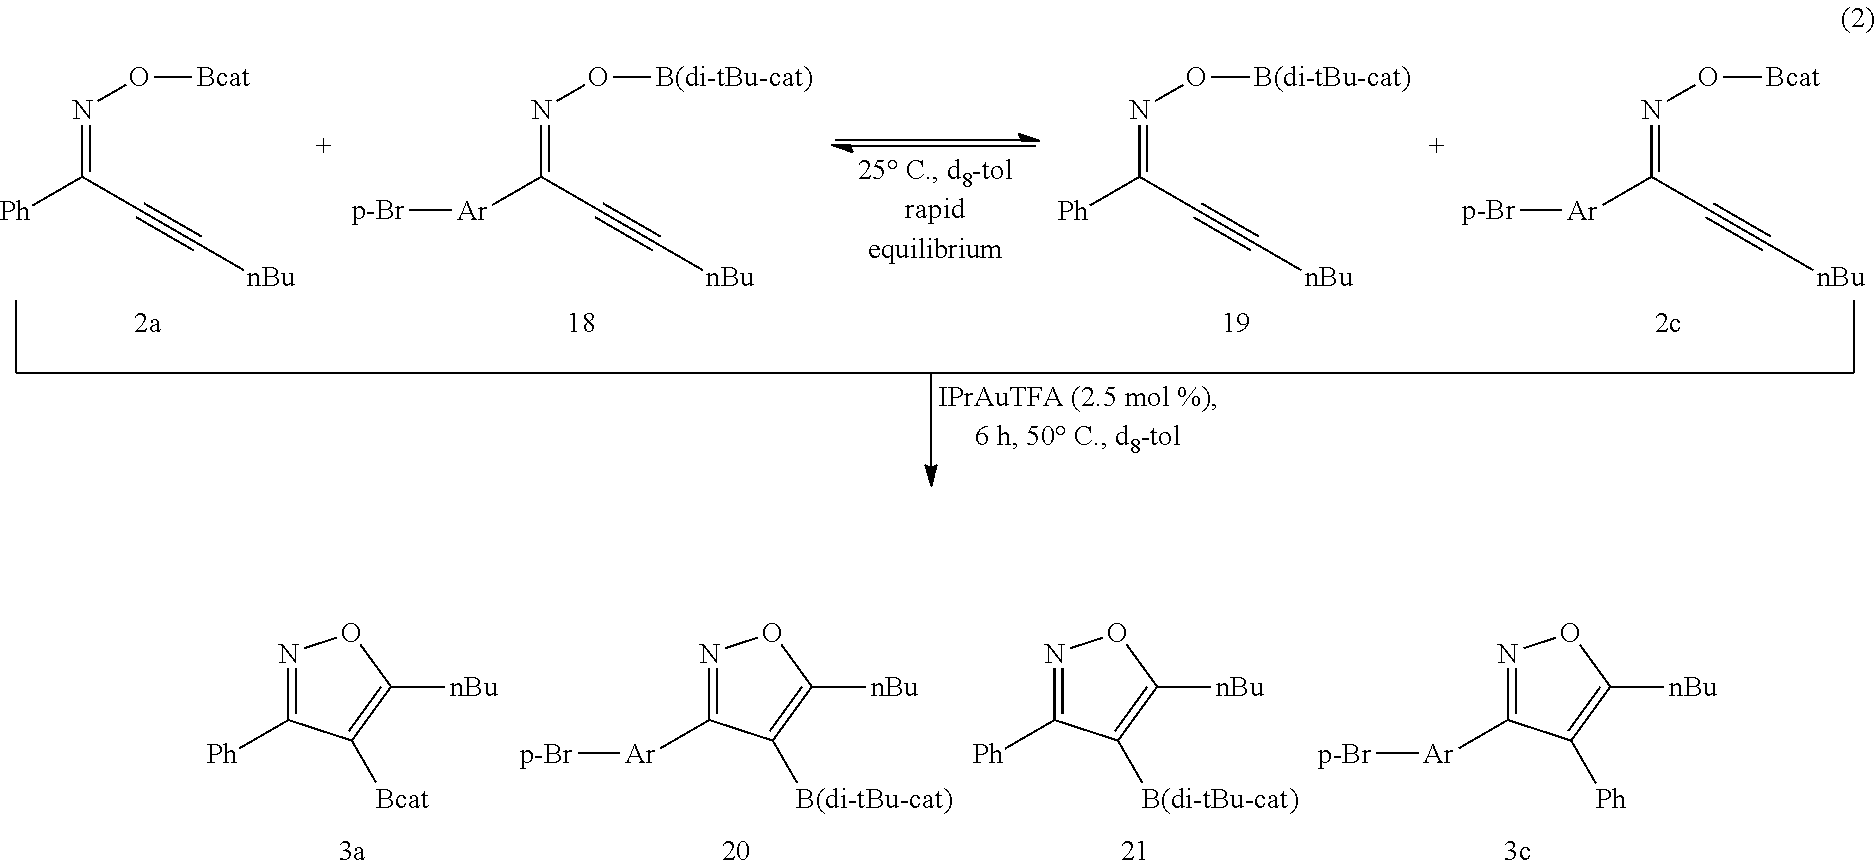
N(=C(C#C[nBu])[Ph])O[Bcat].N(=C(C#C[nBu])[Ar][p-Br])O[B(di-tBu-cat)].N(=C(C#C[nBu])[Ph])O[B(di-tBu-cat)].N(=C(C#C[nBu])[Ar][p-Br])O[Bcat].N1=C([Ph])C([Bcat])=C([nBu])O1.N1=C([Ar][p-Br])C([B(di-tBu-cat)])=C([nBu])O1.N1=C([Ph])C([B(di-tBu-cat)])=C([nBu])O1.N1=C([Ar][p-Br])C([Ph])=C([nBu])O1
